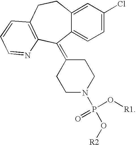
C12=CC(Cl)=CC=C1C(=C1CCN(P(O[R1])(=O)O[R2])CC1)C1=C(CC2)C=CC=N1
